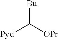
[Bu]C([OPr])[Pyd]
